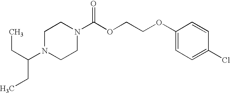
C1N(C(CC)CC)CCN(C(OCCOC2=CC=C(Cl)C=C2)=O)C1
